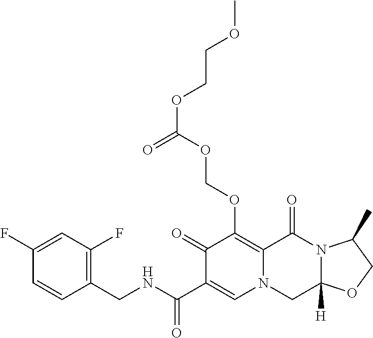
C1(F)=CC(F)=C(CNC(C2=CN3CC4([H])N(C(=O)C3=C(OCOC(OCCOC)=O)C2=O)C(C)CO4)=O)C=C1
